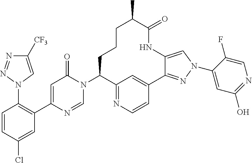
C1([CF3])=CN(C2=C(C3=CC(=O)N(C4CCCC(C)C(=O)NC5=CN(C6=CC(O)=NC=C6F)N=C5C5=CC4=NC=C5)C=N3)C=C(Cl)C=C2)N=N1
